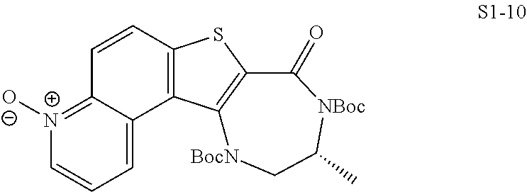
C1=CC2=[N+]([O-])C=CC=C2C2=C1SC1=C2[BocN]CC(C)[NBoc]C1=O
